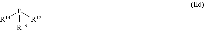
[R14]P([R12])[R13]
